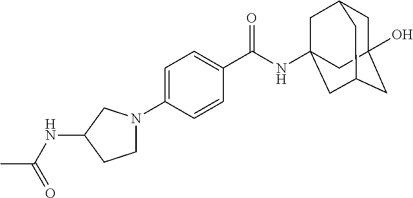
C1=C(N2CCC(NC(C)=O)C2)C=CC(C(NC23CC4CC(O)(CC(C2)C4)C3)=O)=C1
